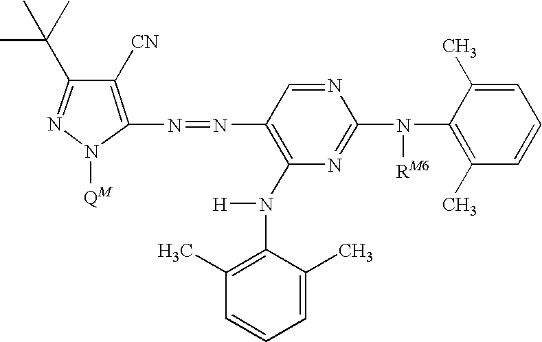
C1(C(C)(C)C)=NN([QM])C(N=NC2=C(N([H])C3=C(C)C=CC=C3C)N=C(N([RM6])C3=C(C)C=CC=C3C)N=C2)=C1[CN]
